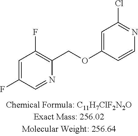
C1=C(F)C=NC(COC2=CC(Cl)=NC=C2)=C1F
